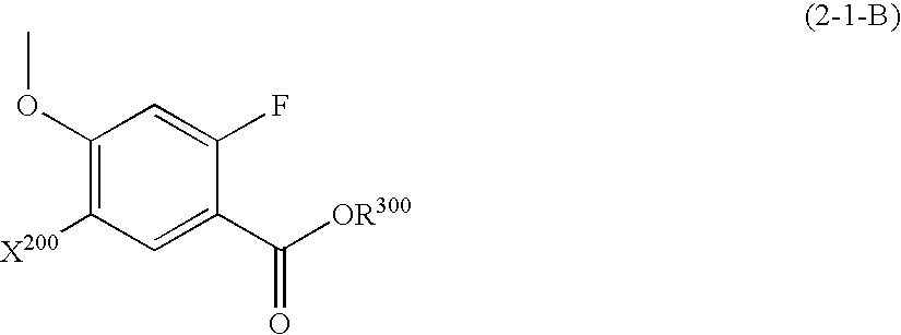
C1(OC)=C([X200])C=C(C([OR300])=O)C(F)=C1
